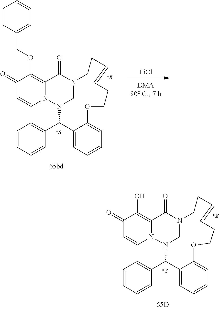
[LiCl].C1(=O)C=CN2C(=C1OCC1=CC=CC=C1)C(=O)N1CN2C(C2=CC=CC=C2)C2=CC=CC=C2OCCC=CCC1.C1(=O)C=CN2C(=C1O)C(=O)N1CN2C(C2=CC=CC=C2)C2=CC=CC=C2OCCC=CCC1
